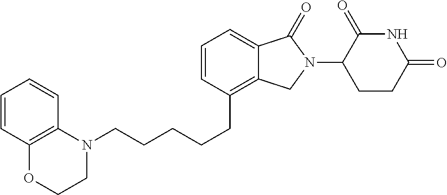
C(CCCC1=C2C(=CC=C1)C(=O)N(C1C(=O)NC(=O)CC1)C2)CN1C2=C(C=CC=C2)OCC1
